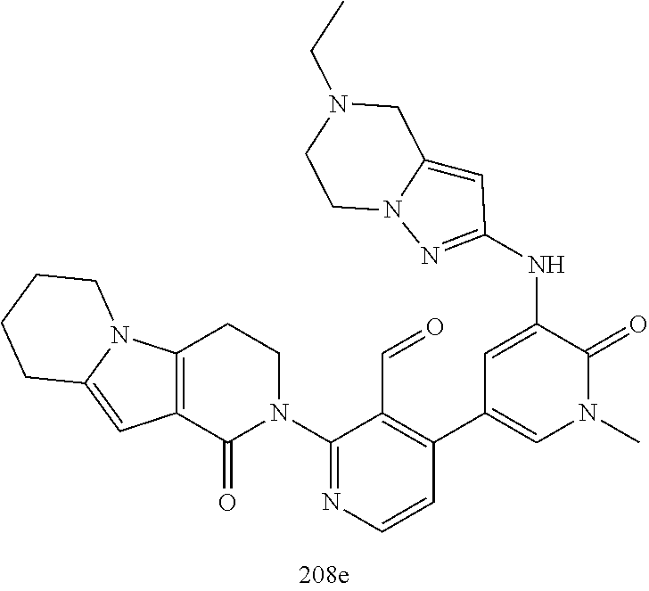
C1=C2N(N=C1NC1=CC(C3=C(C=O)C(N4CCC5=C(C4=O)C=C4N5CCCC4)=NC=C3)=CN(C)C1=O)CCN(CC)C2
